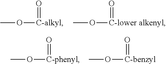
CO[C-alkyl]=O.CO[C-lower alkenyl]=O.CO[C-phenyl]=O.CO[C-benzyl]=O
